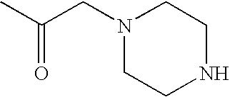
CC(CN1CCNCC1)=O
